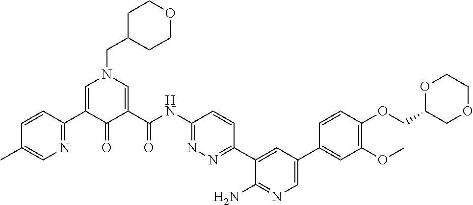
C1C(CN2C=C(C3=NC=C(C)C=C3)C(=O)C(C(NC3=NN=C(C4=CC(C5=CC(OC)=C(OCC6COCCO6)C=C5)=CN=C4N)C=C3)=O)=C2)CCOC1
